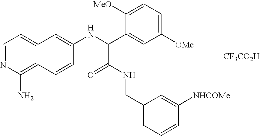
C1=NC(N)=C2C(=C1)C=C(NC(C1=CC([OMe])=CC=C1[MeO])C(=O)NCC1=CC=CC([NHCOMe])=C1)C=C2.[CF3CO2H]
